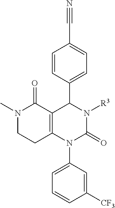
C1=CC(C2N([R3])C(=O)N(C3=CC=CC([CF3])=C3)C3=C2C(=O)N(C)CC3)=CC=C1C#N
